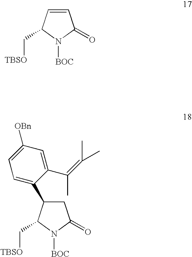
C1=CC(C[TBSO])N([BOC])C1=O.C1C(C2=CC=C([OBn])C=C2C(C)=C(C)C)C(C[TBSO])N([BOC])C1=O
